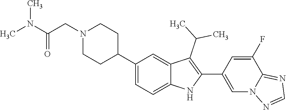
N1(CC(=O)N(C)C)CCC(C2=CC=C3C(=C2)C(C(C)C)=C(C2=CN4C(=NC=N4)C(F)=C2)N3)CC1
